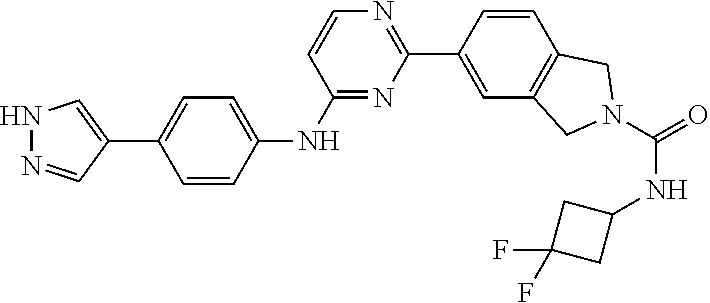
C1=CC(NC2=NC(C3=CC4=C(C=C3)CN(C(=O)NC3CC(F)(F)C3)C4)=NC=C2)=CC=C1C1=CNN=C1
